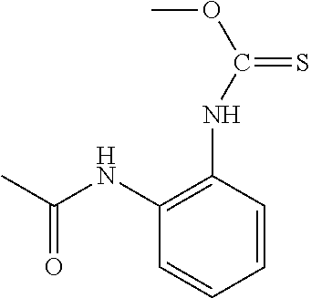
N(C(OC)=S)C1=C(NC(C)=O)C=CC=C1
